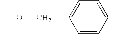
C1=CC(C)=CC=C1COC
